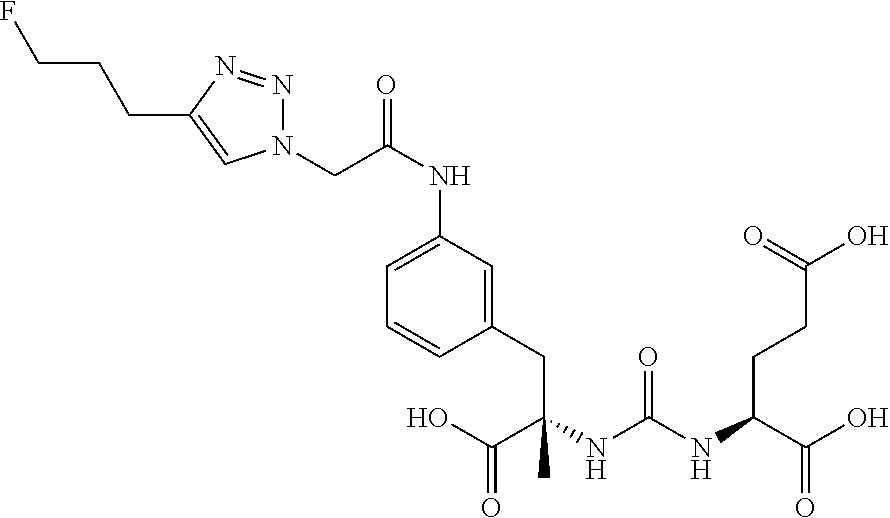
C1(CC(C(O)=O)(NC(NC(C(O)=O)CCC(O)=O)=O)C)=CC(NC(CN2N=NC(CCCF)=C2)=O)=CC=C1
